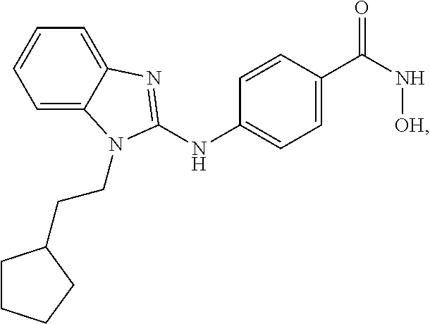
C1=C2C(=CC=C1)N=C(NC1=CC=C(C(N[OH])=O)C=C1)N2CCC1CCCC1
